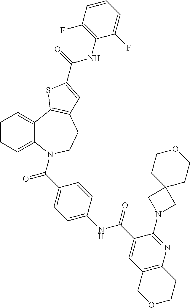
C1=CC=C2C(=C1)C1=C(CCN2C(=O)C2=CC=C(NC(=O)C3=CC4=C(N=C3N3CC5(C3)CCOCC5)CCOC4)C=C2)C=C(C(=O)NC2=C(F)C=CC=C2F)S1
